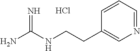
C(CNC(N)=N)C1=CN=CC=C1.Cl
